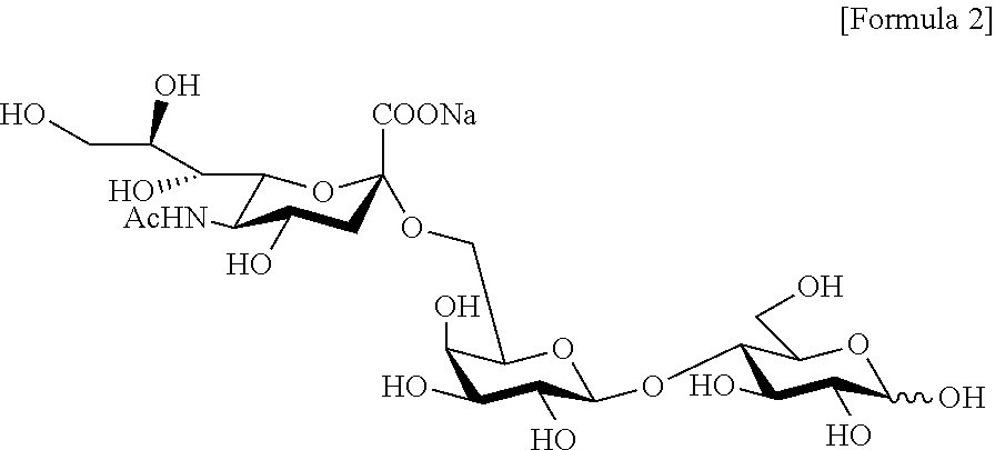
C1(O)C(O)C(O)C(OC2C(O)C(O)C(O)OC2CO)OC1COC1([COONa])CC(O)C([AcHN])C(C(O)C(CO)O)O1
